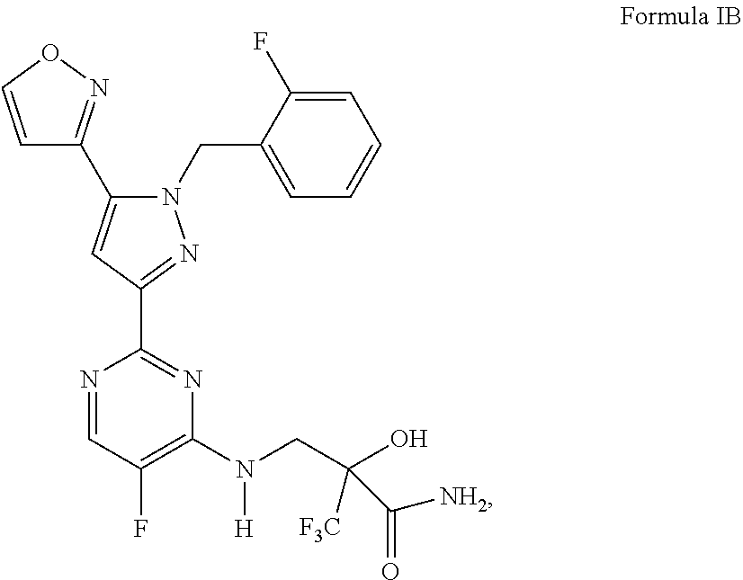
C1=CON=C1C1=CC(C2=NC(N(CC(O)([F3C])C(=O)[NH2])[H])=C(F)C=N2)=NN1CC1=CC=CC=C1F
